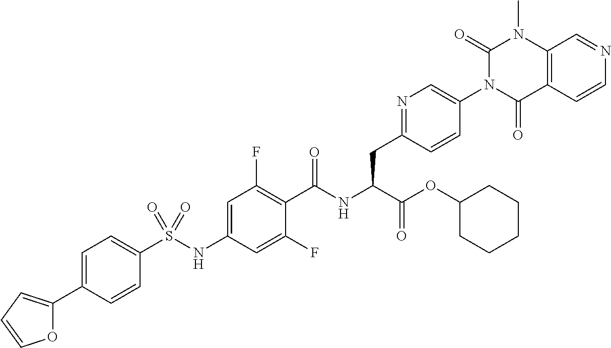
C1(S(NC2=CC(F)=C(C(NC(C(=O)OC3CCCCC3)CC3=NC=C(N4C(=O)C5=C(N(C)C4=O)C=NC=C5)C=C3)=O)C(F)=C2)(=O)=O)=CC=C(C2=CC=CO2)C=C1
